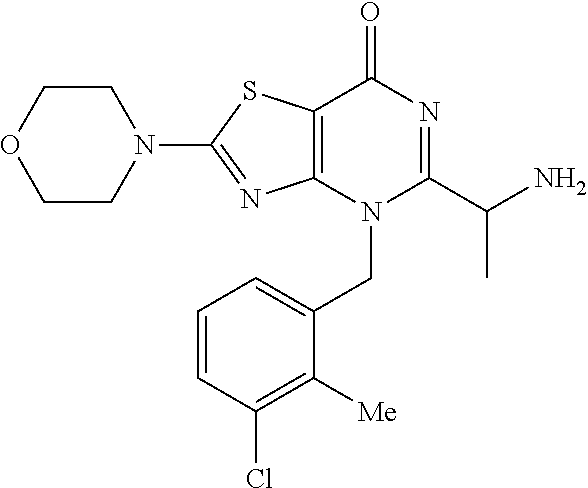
C1CN(C2=NC3=C(S2)C(=O)N=C(C(C)N)N3CC2=CC=CC(Cl)=C2[Me])CCO1
